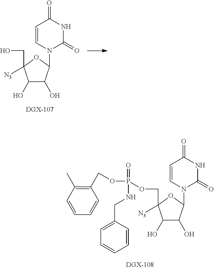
C1(O)C(O)C(N2C(=O)NC(=O)C=C2)OC1(CO)[N3].C1(O)C(O)C(N2C(=O)NC(=O)C=C2)OC1(COP(=O)(NCC1=CC=CC=C1)OCC1=C(C)C=CC=C1)[N3]
